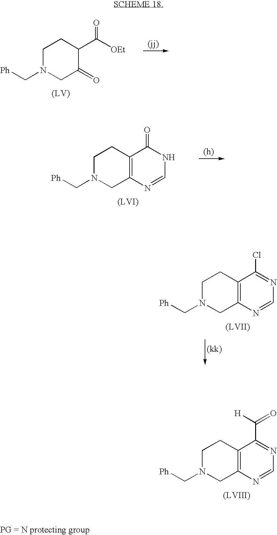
C1N(C[Ph])CC(=O)C(C([OEt])=O)C1.[(LV)].C1N(C[Ph])CC2=C(C1)C(=O)NC=N2.[(LVI)].C1N(C[Ph])CC2=C(C1)C(Cl)=NC=N2.[(LVII)].C1N(C[Ph])CC2=C(C1)C(C([H])=O)=NC=N2.[(LVIII)]
